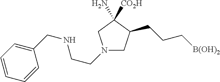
N1(CCNCC2=CC=CC=C2)CC(CCC[B(OH)2])C([CO2H])(N)C1
